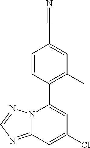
N12C(=NC=N1)C=C(Cl)C=C2C1=C(C)C=C(C#N)C=C1
